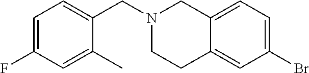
C1(Br)=CC=C2C(=C1)CCN(CC1=CC=C(F)C=C1C)C2
